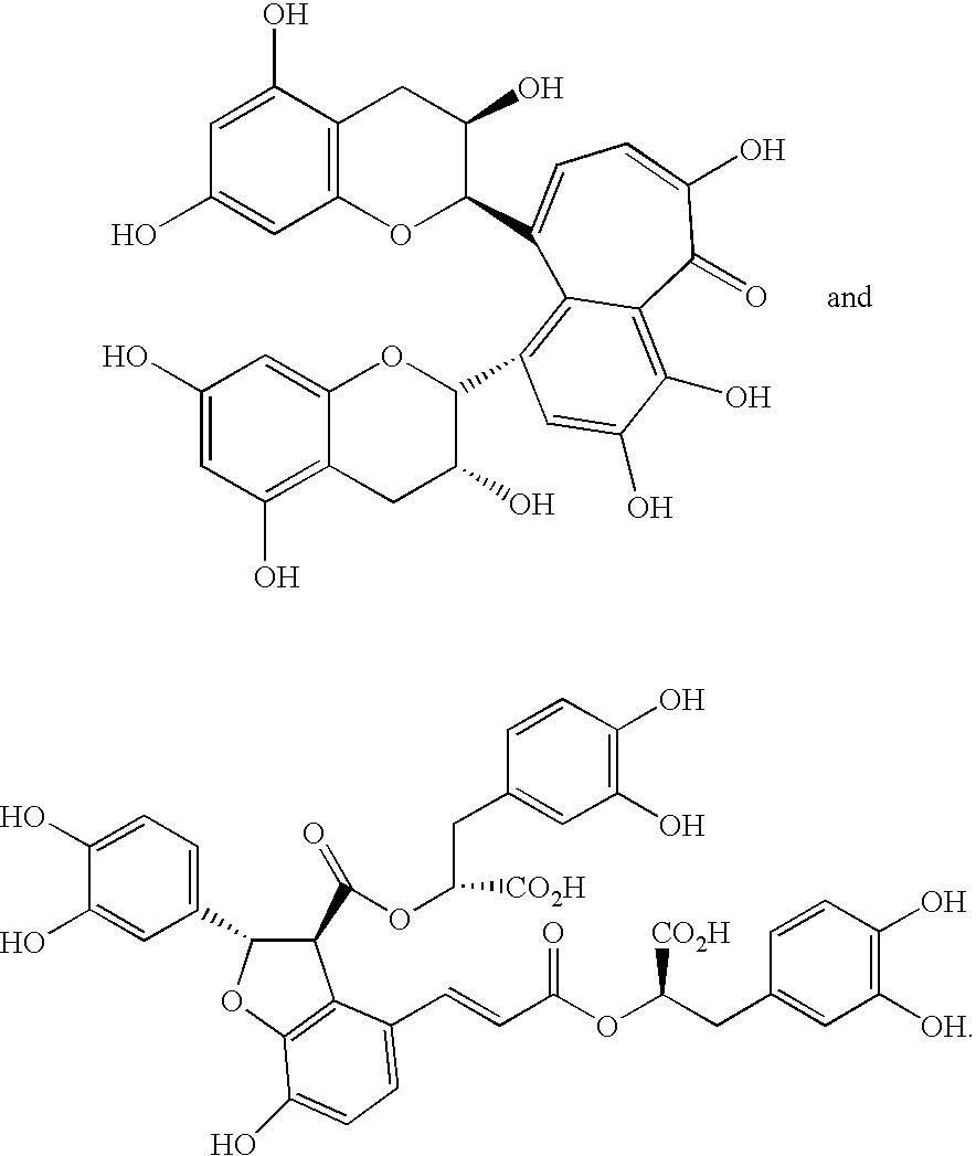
C1=C(O)C2=C(C=C1O)OC(C1=CC=C(O)C(=O)C3=C(O)C(O)=CC(C4OC5=CC(O)=CC(O)=C5CC4O)=C13)C(O)C2.C1=CC(O)=C(O)C=C1CC(OC(C1C2=C(OC1C1=CC=C(O)C(O)=C1)C(O)=CC=C2C=CC(OC(CC1=CC([OH])=C(O)C=C1)[CO2H])=O)=O)[CO2H]
